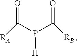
O=C(P(C(=O)[RB])[H])[RA]
